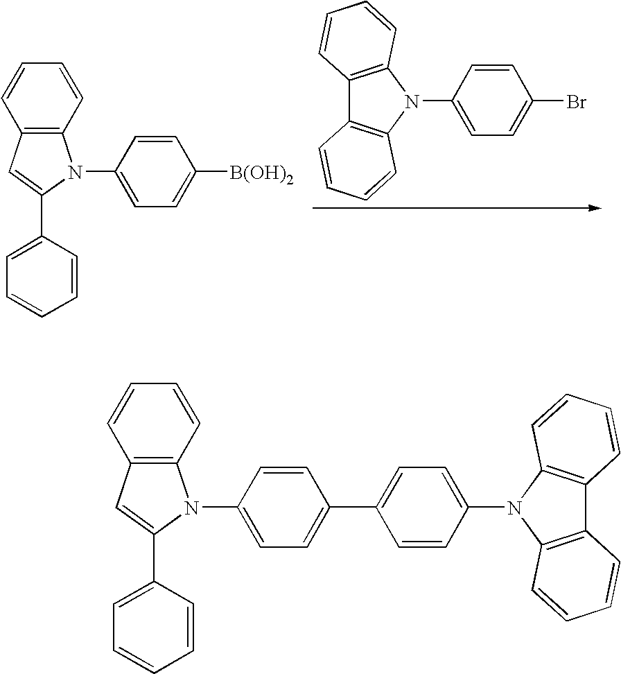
C12=C(N(C3=CC=C(Br)C=C3)C3=C1C=CC=C3)C=CC=C2.C1=CC=CC2=C1C=C(C1=CC=CC=C1)N2C1=CC=C([B(OH)2])C=C1.C1=CC=CC2=C1C=C(C1=CC=CC=C1)N2C1=CC=C(C2=CC=C(N3C4=C(C5=C3C=CC=C5)C=CC=C4)C=C2)C=C1
